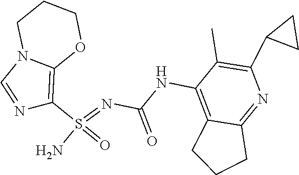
C(NC1=C2C(=NC(C3CC3)=C1C)CCC2)(N=S(N)(=O)C1=C2N(C=N1)CCCO2)=O
